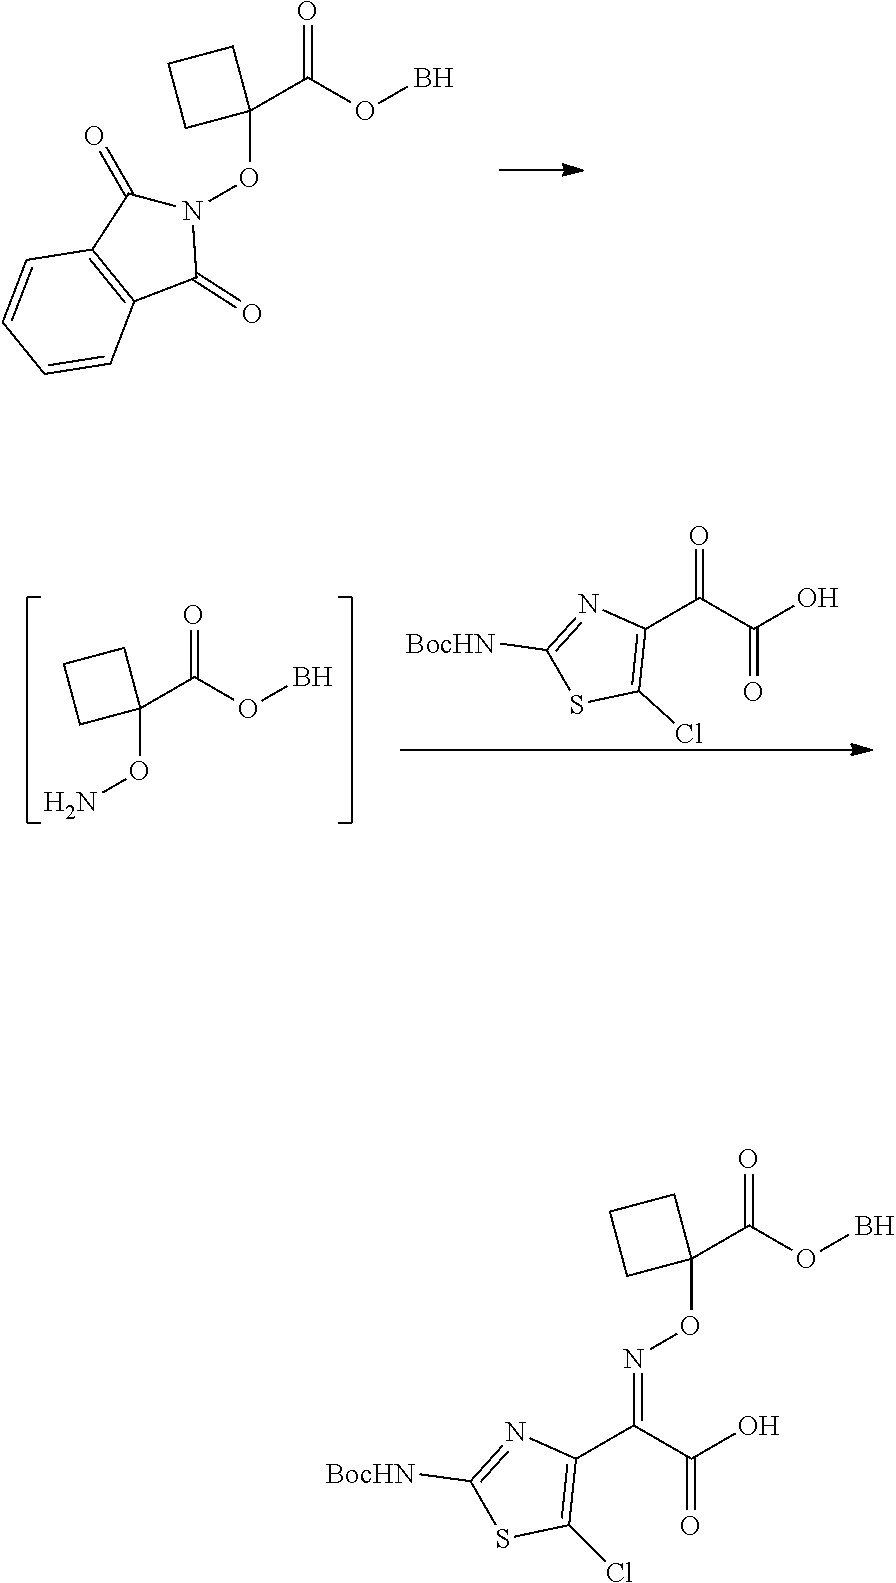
C1(C(OB)=O)(ON2C(=O)C3=C(C2=O)C=CC=C3)CCC1.C1(C(C(O)=O)=O)=C(Cl)SC([BocHN])=N1.C1(C(OB)=O)(ON)CCC1.C1(C(OB)=O)(ON=C(C(=O)O)C2=C(Cl)SC([BocHN])=N2)CCC1
